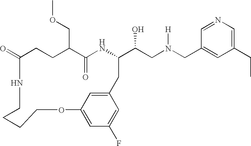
C1(=O)CCC(COC)C(=O)NC(C(CN(CC2=CC(CC)=CN=C2)[H])O)CC2=CC(=CC(F)=C2)OCCCCN1
